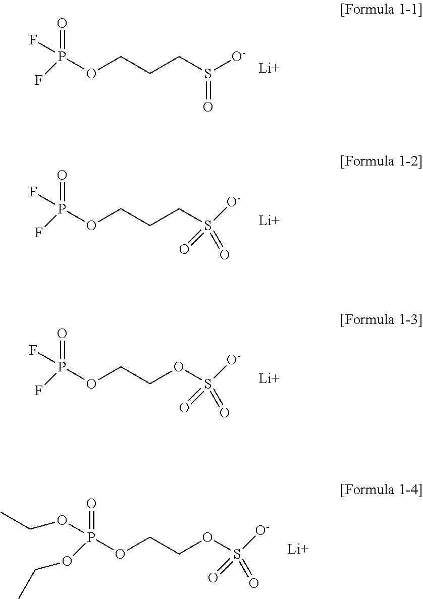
P(OCCCS([O-])=O)(F)(F)=O.[Li].P(OCCCS([O-])(=O)=O)(F)(F)=O.[Li].P(OCCOS([O-])(=O)=O)(F)(F)=O.[Li].P(OCCOS([O-])(=O)=O)(OCC)(OCC)=O.[Li]
